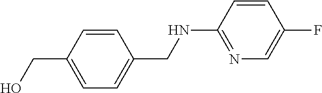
C1=C(CO)C=CC(CNC2=NC=C(F)C=C2)=C1
